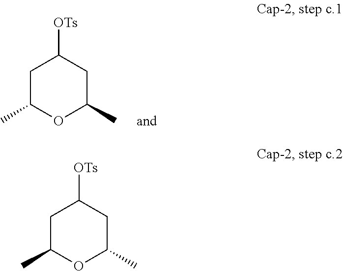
C1C(C)OC(C)CC1[OTs].C1C(C)OC(C)CC1[OTs]
